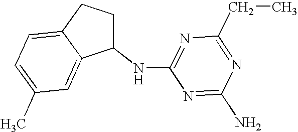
C1(NC2=NC(CC)=NC(N)=N2)CCC2=CC=C(C)C=C12
